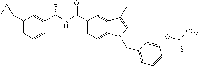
C1(C(NC(C2=CC=C3C(=C2)C(C)=C(C)N3CC2=CC=CC(OC([CO2H])C)=C2)=O)C)=CC(C2CC2)=CC=C1
